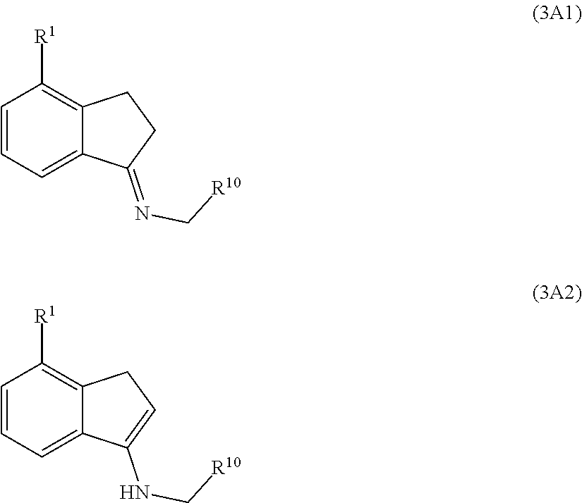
C1=CC=C2C(=C1[R1])CCC2=NC[R10].C1=CC=C2C(=C1[R1])CC=C2NC[R10]
